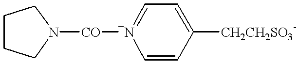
C1CCN([CO][N+]2=CC=C([CH2CH2SO3-])C=C2)C1
